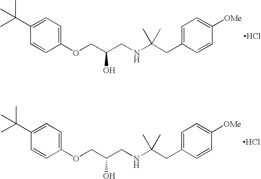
C1(OCC(CNC(CC2=CC=C([OMe])C=C2)(C)C)O)=CC=C(C(C)(C)C)C=C1.Cl.C1(OCC(CNC(CC2=CC=C([OMe])C=C2)(C)C)O)=CC=C(C(C)(C)C)C=C1.Cl
